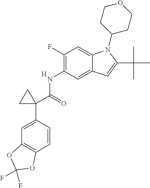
N(C1=C(F)C=C2C(=C1)C=C(C(C)(C)C)N2C1CCOCC1)C(C1(C2=CC3=C(C=C2)OC(F)(F)O3)CC1)=O.[H]
